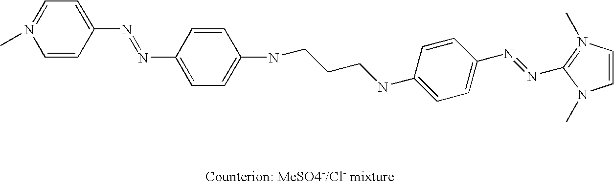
C1=C(N=NC2=CC=C(NCCCNC3=CC=C(N=NC4=N(C)C=CN4C)C=C3)C=C2)C=CN(C)=C1
